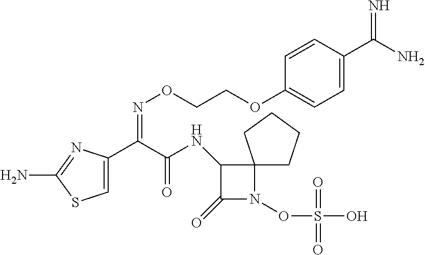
C1=C(C(C(NC2C(=O)N(OS(O)(=O)=O)C23CCCC3)=O)=NOCCOC2=CC=C(C(N)=N)C=C2)N=C(N)S1
